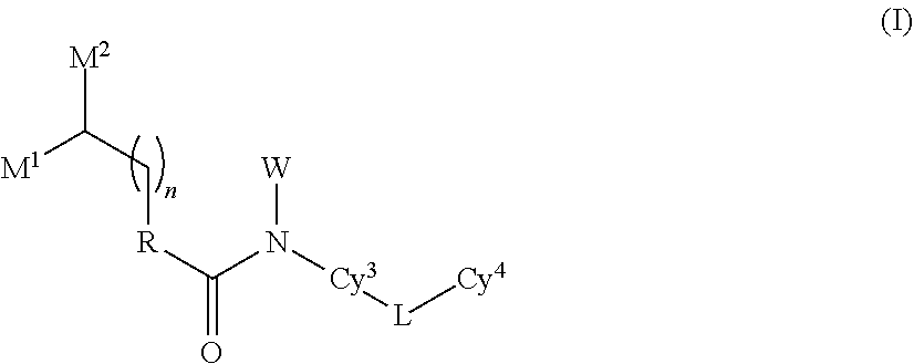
[M2]C(C[R]C(=O)N([Cy3][L][Cy4])[W])[M1]
